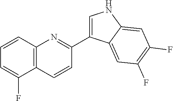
C12=C(C=CC=C1F)N=C(C1=CNC3=CC(F)=C(F)C=C13)C=C2
